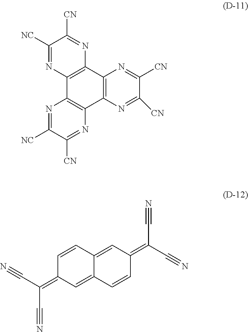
C1([NC])=NC2=C(N=C1[CN])C1=C(C3=C2N=C([NC])C([CN])=N3)N=C([CN])C([CN])=N1.C1=CC2=CC(=C(C#N)C#N)C=CC2=CC1=C(C#N)C#N
